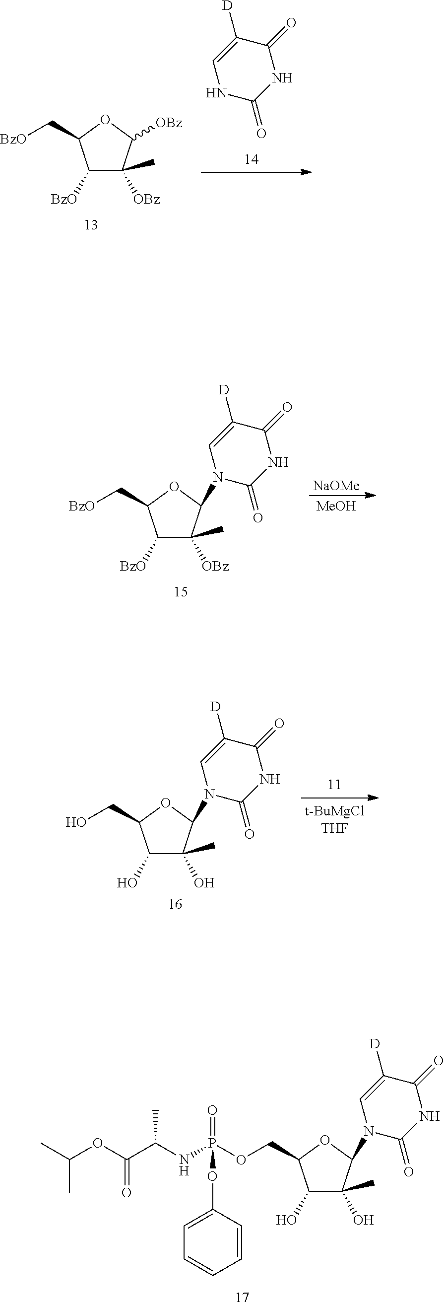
C1(O)C(O)(C)C(N2C(=O)NC(=O)C([D])=C2)OC1COP(NC(C(OC(C)C)=O)C)(=O)OC1=CC=CC=C1.C1([BzO])C([OBz])(C)C([OBz])OC1C[BzO].N1C(=O)NC(=O)C([D])=C1.C1([BzO])C([OBz])(C)C(N2C(=O)NC(=O)C([D])=C2)OC1C[BzO].[NaOMe].[MeOH].C1(O)C(O)(C)C(N2C(=O)NC(=O)C([D])=C2)OC1CO
